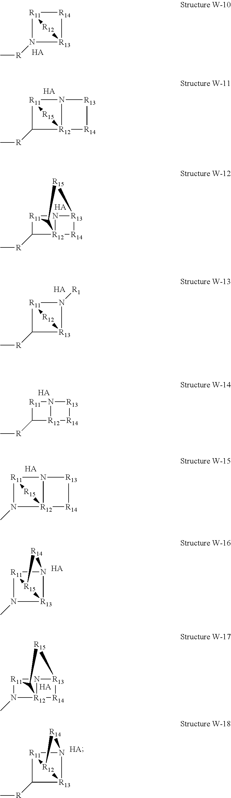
C[R]N1[R11]2[R14][R13]1[R12]2.[HA].C[R]C1[R11]2N3[R12]1([R15]2)[R14][R13]3.[HA].C12[R11]3C([R]C)[R12]14N3[R13]([R14]4)[R15]2.[HA].C[R]C1[R11]2N([R1])[R13]1[R12]2.[HA].[R11]12N(C)[R12]3(N1[R13][R14]3)[R15]2.[HA].[R11]12N(C)[R13]3N1[R14][R15]23.[HA].[R11]1C([R]C)[R12]2N1[R13][R14]2.[HA].[R11]12C([R]C)[R13]3N1[R14][R12]23.[HA].C12[R11]3N(C)[R12]14N3[R13]([R14]4)[R15]2.[HA]
